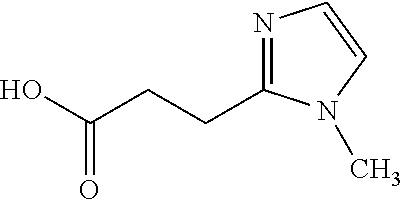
N1=C(CCC(O)=O)N(C)C=C1
